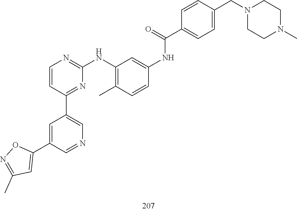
C1=C(C2=CC(C)=NO2)C=NC=C1C1=NC(NC2=C(C)C=CC(NC(C3=CC=C(CN4CCN(C)CC4)C=C3)=O)=C2)=NC=C1
